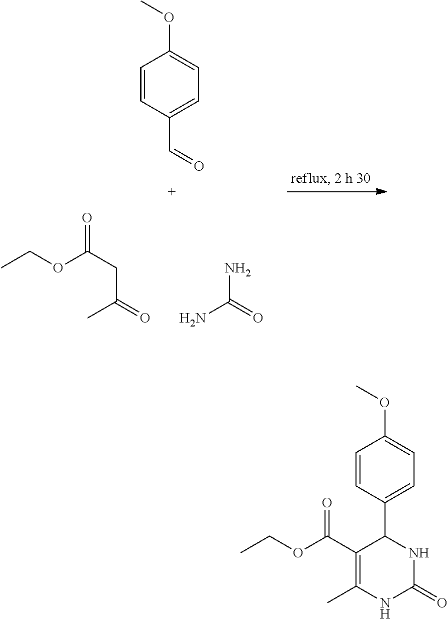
CCOC(CC(=O)C)=O.NC(=O)N.C1=CC(C=O)=CC=C1OC.C1=CC(C2C(C(OCC)=O)=C(C)NC(=O)N2)=CC=C1OC
